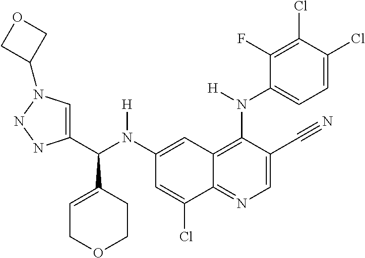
C1(N(C(C2=CN(C3COC3)NN2)C2=CCOCC2)[H])=CC2=C(N(C3=CC=C(Cl)C(Cl)=C3F)[H])C(C#N)=CN=C2C(Cl)=C1
